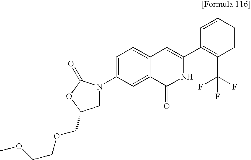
C1N(C2=CC=C3C(=C2)C(=O)NC(C2=C(C(F)(F)F)C=CC=C2)=C3)C(=O)OC1COCCOC
